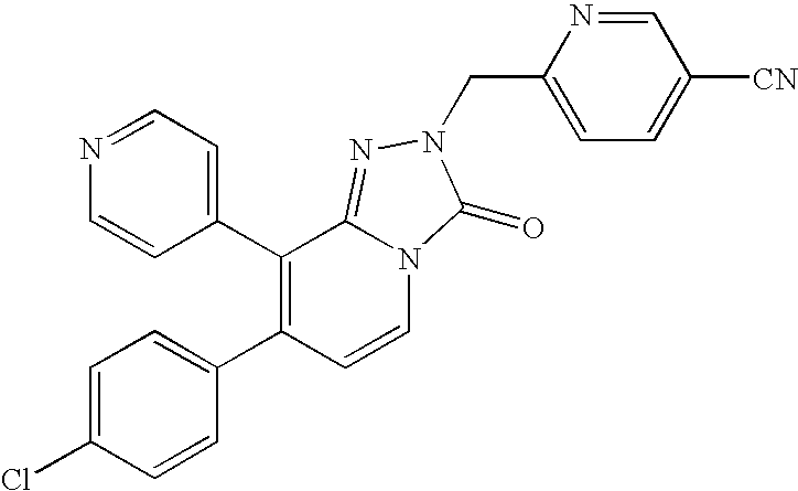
C1(C2=C(C3=CC=C(Cl)C=C3)C=CN3C2=NN(CC2=CC=C([CN])C=N2)C3=O)=CC=NC=C1
